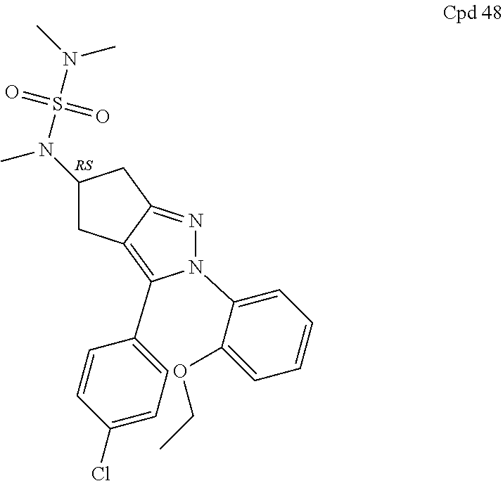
C1C2=C(C3=CC=C(Cl)C=C3)N(C3=CC=CC=C3OCC)N=C2CC1N(S(N(C)C)(=O)=O)C.[RS]
